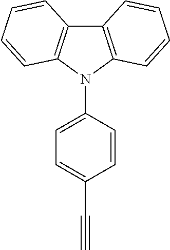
C12=C(N(C3=CC=C(C#C)C=C3)C3=C1C=CC=C3)C=CC=C2
